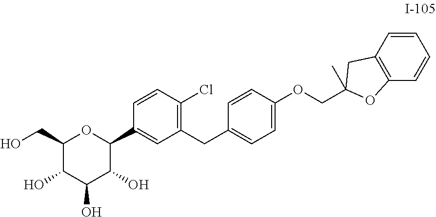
C1(CO)C(O)C(O)C(O)C(C2=CC(CC3=CC=C(OCC4(C)CC5=C(O4)C=CC=C5)C=C3)=C(Cl)C=C2)O1
